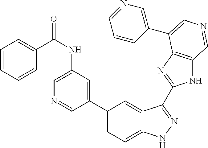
C1=C(NC(C2=CC=CC=C2)=O)C=C(C2=CC=C3C(=C2)C(C2=NC4=C(N2)C=NC=C4C2=CN=CC=C2)=NN3)C=N1
